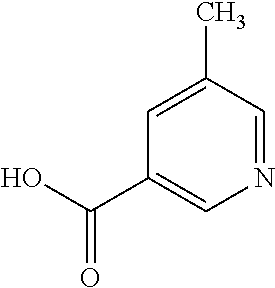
C1=C(C)C=NC=C1C(O)=O
